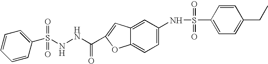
N(NC(=O)C1=CC2=CC(NS(C3=CC=C(CC)C=C3)(=O)=O)=CC=C2O1)S(C1=CC=CC=C1)(=O)=O
